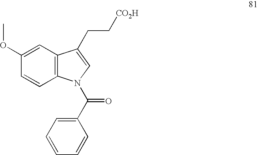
C1(OC)=CC2=C(C=C1)N(C(C1=CC=CC=C1)=O)C=C2CC[CO2H]
